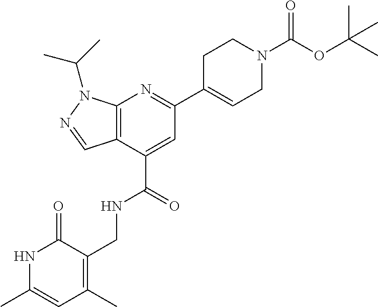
C12=C(C(C(=O)NCC3=C(C)C=C(C)NC3=O)=CC(C3=CCN(C(OC(C)(C)C)=O)CC3)=N1)C=NN2C(C)C
